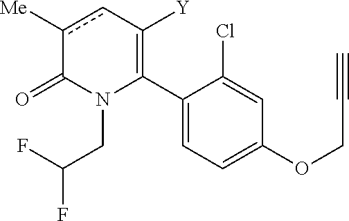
C1(C2=C([Y])cc([Me])C(=O)N2CC(F)F)=CC=C(OCC#C)C=C1Cl
